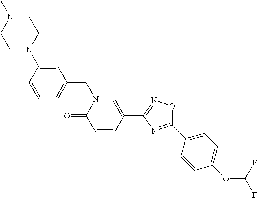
C1=CC(N2CCN(C)CC2)=CC(CN2C(=O)C=CC(C3=NOC(C4=CC=C(OC(F)F)C=C4)=N3)=C2)=C1
